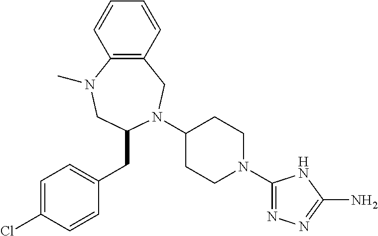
C1(N2C(CC3=CC=C(Cl)C=C3)CN(C)C3=C(C2)C=CC=C3)CCN(C2=NN=C(N)N2)CC1
